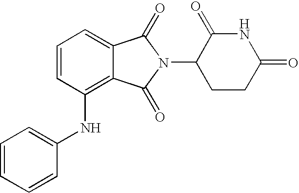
C1=C(NC2=C3C(=CC=C2)C(=O)N(C2CCC(=O)NC2=O)C3=O)C=CC=C1
